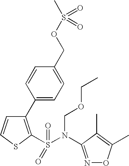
C1(C2=CC=C(COS(C)(=O)=O)C=C2)=C(S(N(C2=NOC(C)=C2C)COCC)(=O)=O)SC=C1
